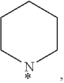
C1C[N*]CCC1
